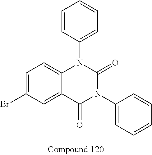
C1=C(Br)C=C2C(=C1)N(C1=CC=CC=C1)C(=O)N(C1=CC=CC=C1)C2=O
